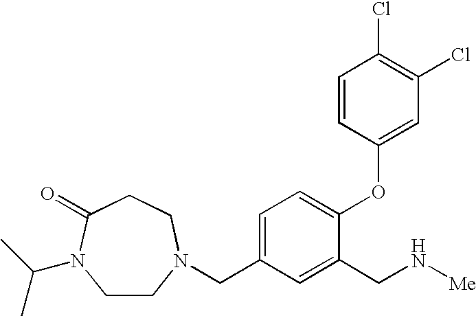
C1=C(CN2CCN(C(C)C)C(=O)CC2)C=C(CN[Me])C(OC2=CC(Cl)=C(Cl)C=C2)=C1
